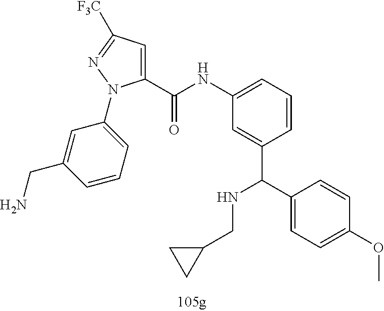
C1(C(=O)NC2=CC=CC(C(C3=CC=C(OC)C=C3)NCC3CC3)=C2)=CC([F3C])=NN1C1=CC=CC(CN)=C1
